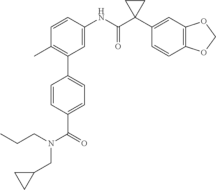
C1=C(NC(C2(C3=CC4=C(C=C3)OCO4)CC2)=O)C=CC(C)=C1C1=CC=C(C(=O)N(CCC)CC2CC2)C=C1
